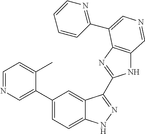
C1(C2=CN=CC=C2C)=CC=C2C(=C1)C(C1=NC3=C(N1)C=NC=C3C1=NC=CC=C1)=NN2
